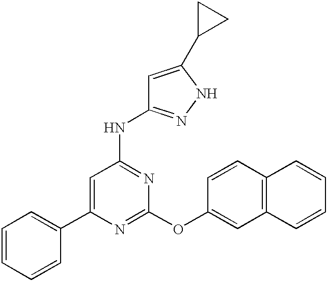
C1=C(C2=CC=CC=C2)N=C(OC2=CC3=C(C=C2)C=CC=C3)N=C1NC1=NNC(C2CC2)=C1
